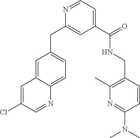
C1=C2C(=CC=C1CC1=CC(C(=O)NCC3=C(C)N=C(N(C)C)C=C3)=CC=N1)N=CC(Cl)=C2
